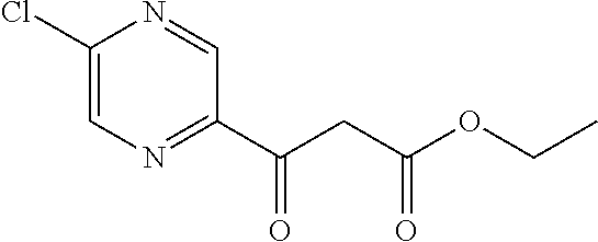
C1(Cl)=CN=C(C(CC(OCC)=O)=O)C=N1
